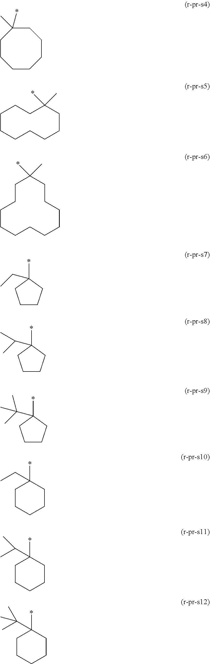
C1CCCCCCC1(*)C.C1CCCCCCC(C)(*)CC1.C1CCCCCCCCC(C)(*)CC1.C1CCC(*)(CC)C1.C1CCC(*)(C(C)C)C1.C1CCC(*)(C(C)(C)C)C1.C1CCCCC1(*)CC.C1CCCCC1(*)C(C)C.C1CCCCC1(*)C(C)(C)C
